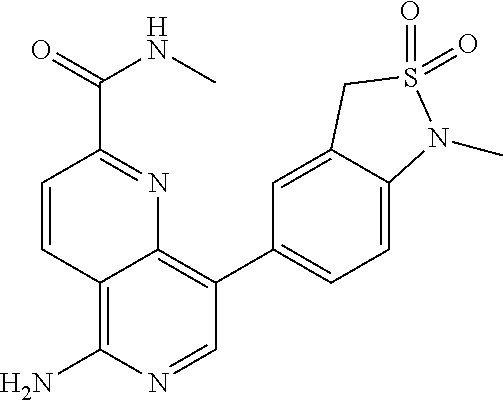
C1=CC2=C(N)N=CC(C3=CC=C4C(=C3)CS(=O)(=O)N4C)=C2N=C1C(NC)=O
